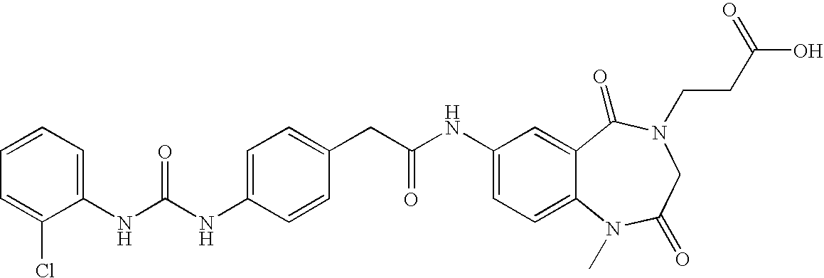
C1(NC(NC2=CC=C(CC(NC3=CC=C4C(=C3)C(=O)N(CCC(O)=O)CC(=O)N4C)=O)C=C2)=O)=CC=CC=C1Cl
